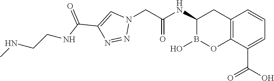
C12=C(C(C(O)=O)=CC=C1)OB(O)C(NC(=O)CN1C=C(C(NCCNC)=O)N=N1)C2
